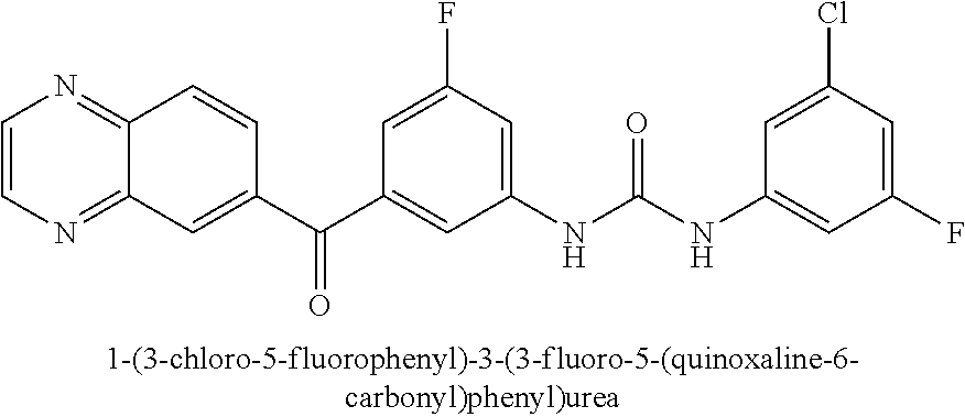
C1=C(F)C=C(NC(NC2=CC(F)=CC(C(C3=CC4=NC=CN=C4C=C3)=O)=C2)=O)C=C1Cl
